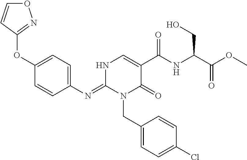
C1(OC2=CC=C(N=C3N(CC4=CC=C(Cl)C=C4)C(=O)C(C(=O)NC(CO)C(=O)OC)=CN3)C=C2)=NOC=C1
